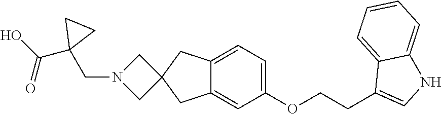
C(OC1=CC=C2C(=C1)CC1(C2)CN(CC2(C(O)=O)CC2)C1)CC1=CNC2=CC=CC=C12
